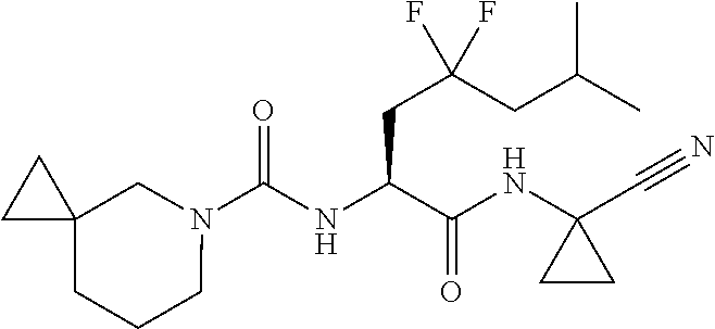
N1(C(NC(C(NC2(C#N)CC2)=O)CC(CC(C)C)(F)F)=O)CC2(CCC1)CC2
